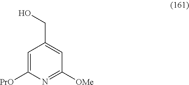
C1=C([PrO])N=C([OMe])C=C1CO
